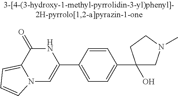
N12C=C(C3=CC=C(C4(O)CN(C)CC4)C=C3)NC(=O)C1=CC=C2
